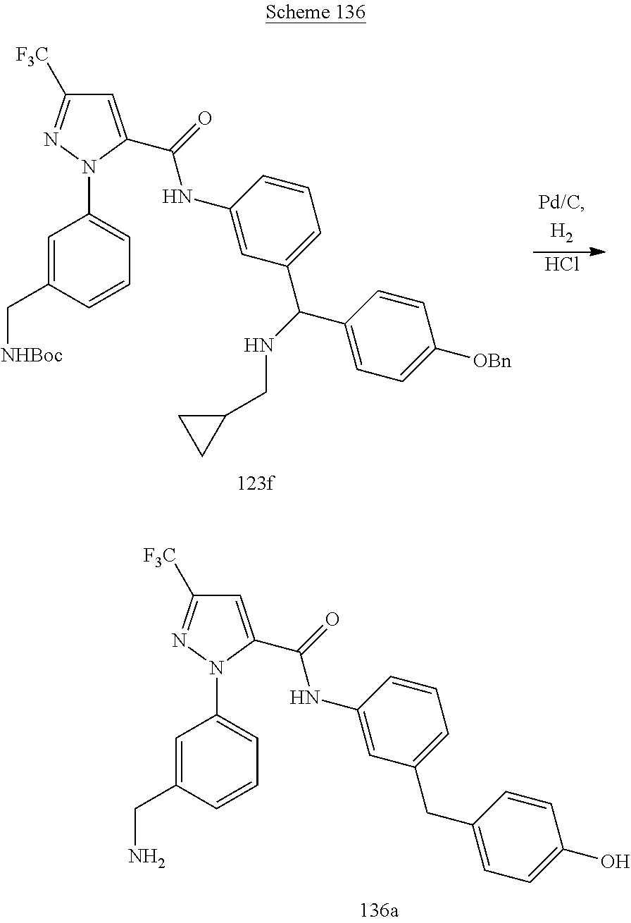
Cl.[F3C]C1=NN(C2=CC=CC(C[NHBoc])=C2)C(C(=O)NC2=CC(C(NCC3CC3)C3=CC=C([OBn])C=C3)=CC=C2)=C1.[F3C]C1=NN(C2=CC=CC(CN)=C2)C(C(=O)NC2=CC(CC3=CC=C(O)C=C3)=CC=C2)=C1
